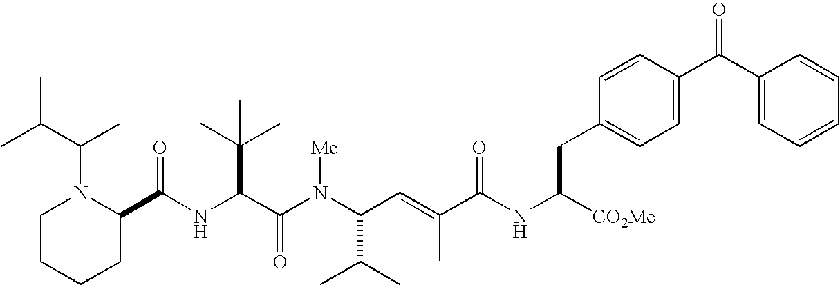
N(C(C(N(C(C(C)C)C=C(C)C(NC([CO2Me])CC1=CC=C(C(C2=CC=CC=C2)=O)C=C1)=O)[Me])=O)C(C)(C)C)C(C1N(C(C(C)C)C)CCCC1)=O
